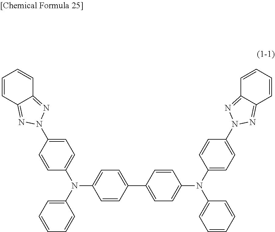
C1=CC(C2=CC=C(N(C3=CC=C(N4N=C5C=CC=CC5=N4)C=C3)C3=CC=CC=C3)C=C2)=CC=C1N(C1=CC=C(N2N=C3C=CC=CC3=N2)C=C1)C1=CC=CC=C1
